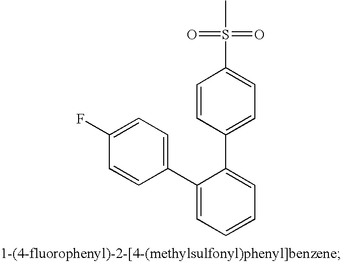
C1(C2=CC=CC=C2C2=CC=C(S(C)(=O)=O)C=C2)=CC=C(F)C=C1
